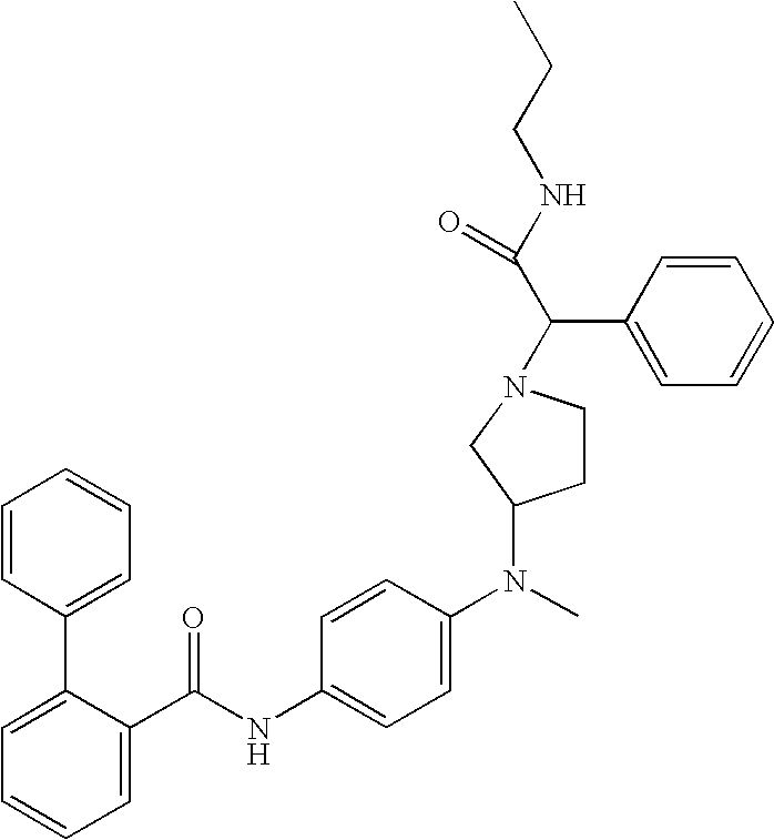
C1=C(C(NC2=CC=C(N(C3CCN(C(C(NCCC)=O)C4=CC=CC=C4)C3)C)C=C2)=O)C(C2=CC=CC=C2)=CC=C1
